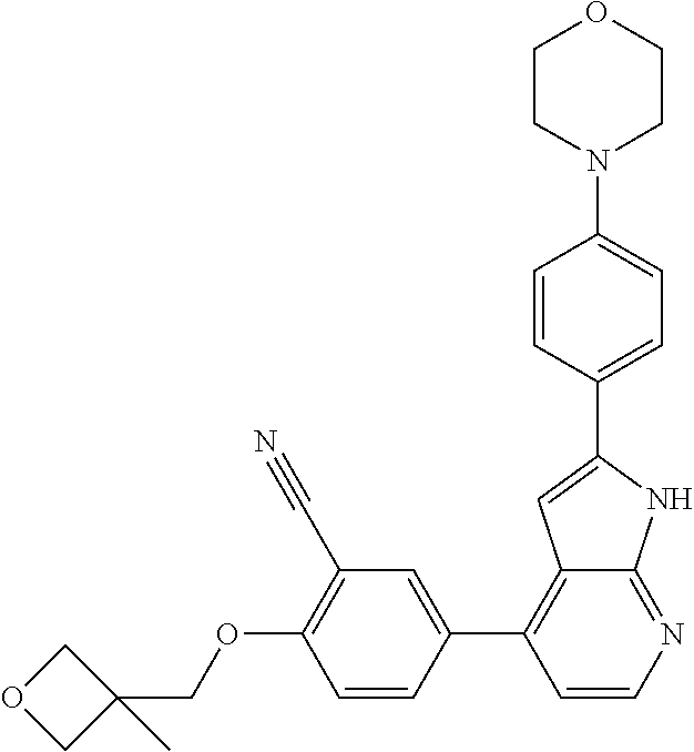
C1=CC(C2=C3C(=NC=C2)NC(C2=CC=C(N4CCOCC4)C=C2)=C3)=CC(C#N)=C1OCC1(C)COC1
